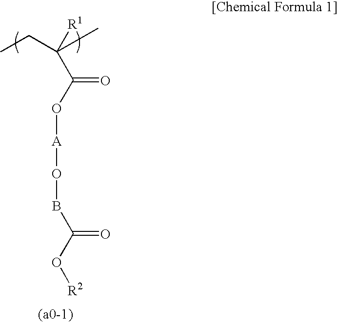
CCC(C)([R1])C(O[A]OBC(O[R2])=O)=O
